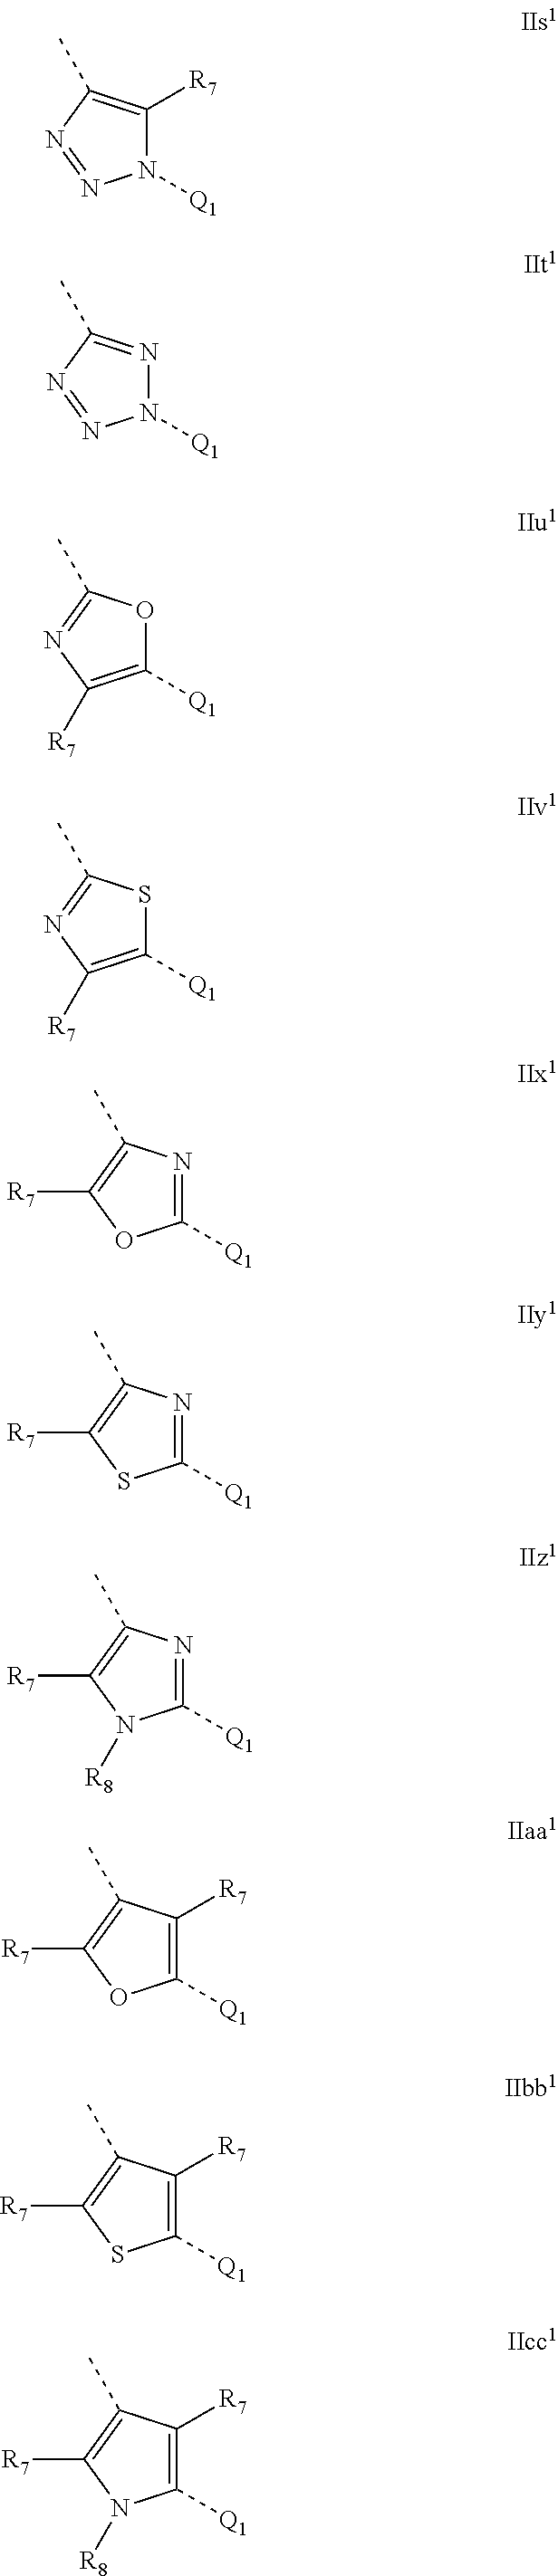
N1([Q1])C([R7])=C(C)N=N1.N1([Q1])N=C(C)N=N1.C1([Q1])=C([R7])N=C(C)O1.C1([Q1])=C([R7])N=C(C)S1.C1([Q1])=NC(C)=C([R7])O1.C1([Q1])=NC(C)=C([R7])S1.C1([Q1])=NC(C)=C([R7])N1[R8].C1([Q1])=C([R7])C(C)=C([R7])O1.C1([Q1])=C([R7])C(C)=C([R7])S1.C1([Q1])=C([R7])C(C)=C([R7])N1[R8]
